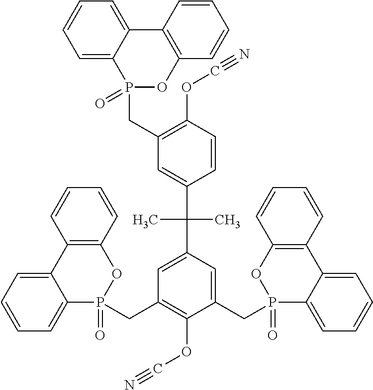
C1(CP2(=O)C3=CC=CC=C3C3=C(O2)C=CC=C3)=C(OC#N)C=CC(C(C)(C)C2=CC(CP3(=O)C4=CC=CC=C4C4=C(O3)C=CC=C4)=C(OC#N)C(CP3(=O)C4=CC=CC=C4C4=C(O3)C=CC=C4)=C2)=C1
